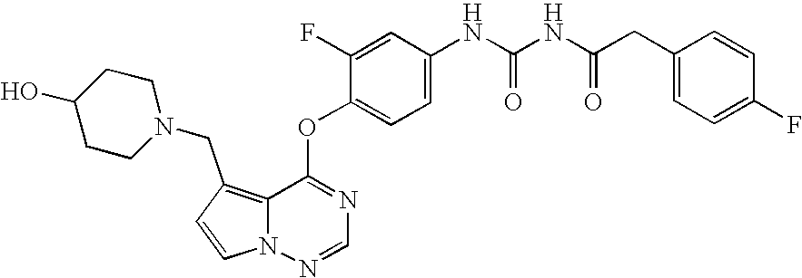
C1=CN2C(=C1CN1CCC(O)CC1)C(OC1=CC=C(NC(NC(CC3=CC=C(F)C=C3)=O)=O)C=C1F)=NC=N2
